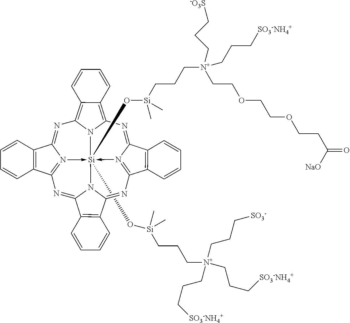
N1=C2N3->[Si]45(O[Si](CCC[N+](CCOCCOCCC(=O)[NaO])(CCC[-O3S])CCC[SO3-NH4+])(C)C)(O[Si](C)(C)CCC[N+](CCC[SO3-])(CCC[SO3-NH4+])CCC[SO3-NH4+])-N6=C(N=C7N4C(=NC=3C3=C2C=CC=C3)C2=C7C=CC=C2)C2=C(C6=NC3=C4C(=C1N35)C=CC=C4)C=CC=C2
